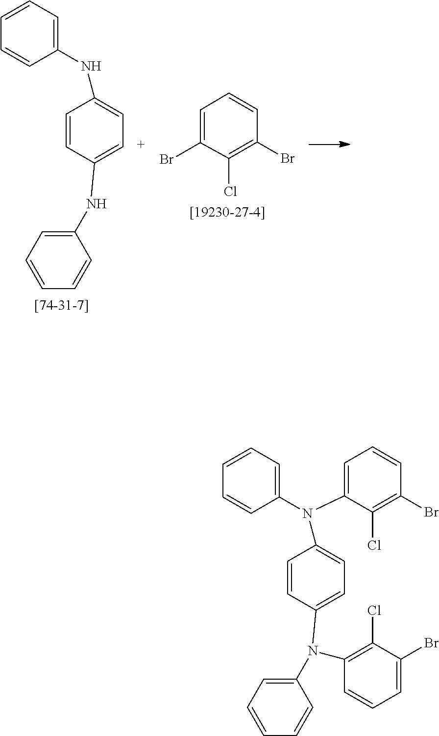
C1=C(NC2=CC=CC=C2)C=CC(NC2=CC=CC=C2)=C1.C1(Cl)=C(Br)C=CC=C1Br.C1(Cl)=C(Br)C=CC=C1N(C1=CC=C(N(C2=C(Cl)C(Br)=CC=C2)C2=CC=CC=C2)C=C1)C1=CC=CC=C1
